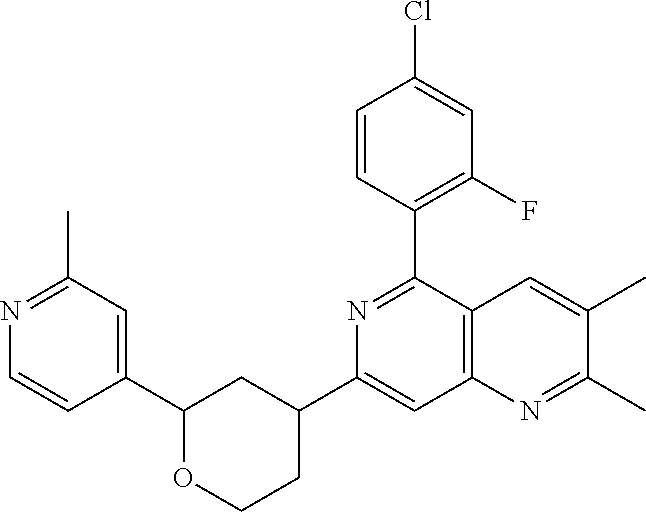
C1(C2=NC(C3CCOC(C4=CC(C)=NC=C4)C3)=CC3=C2C=C(C)C(C)=N3)=C(F)C=C(Cl)C=C1
